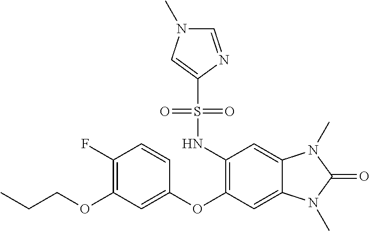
C1(F)=C(OCCC)C=C(OC2=C(NS(C3=CN(C)C=N3)(=O)=O)C=C3C(=C2)N(C)C(=O)N3C)C=C1
